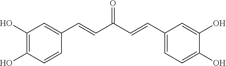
C1(O)=C(O)C=CC(C=CC(C=CC2=CC=C(O)C(O)=C2)=O)=C1
